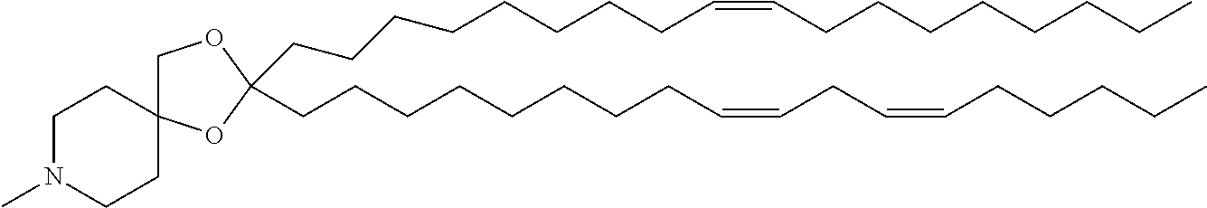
C(CCCCCCCC=CCCCCCCCC)C1(CCCCCCCCC=CCC=CCCCCC)OC2(CO1)CCN(C)CC2
